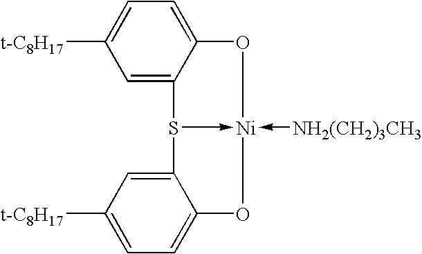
C1=C2C(=CC=C1[t-C8H17])O[Ni]1(-[NH2(CH2)3CH3])-S2C2=CC([t-C8H17])=CC=C2O1
